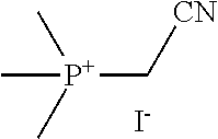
C[P+](C[CN])(C)C.[I-]
